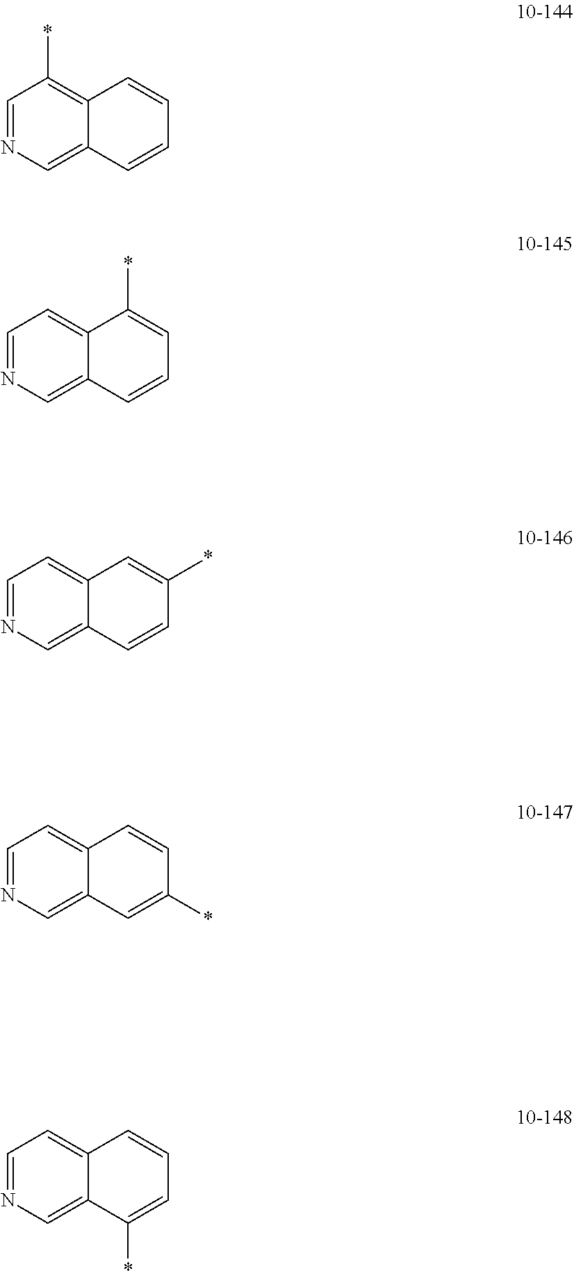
C1=NC=C2C(=C1*)C=CC=C2.C1=NC=C2C(=C1)C(*)=CC=C2.C1=NC=C2C(=C1)C=C(*)C=C2.C1=NC=C2C(=C1)C=CC(*)=C2.C1=NC=C2C(=C1)C=CC=C2*
